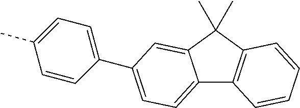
C12=C(C(C)(C)C3=CC(C4=CC=C(C)C=C4)=CC=C13)C=CC=C2
